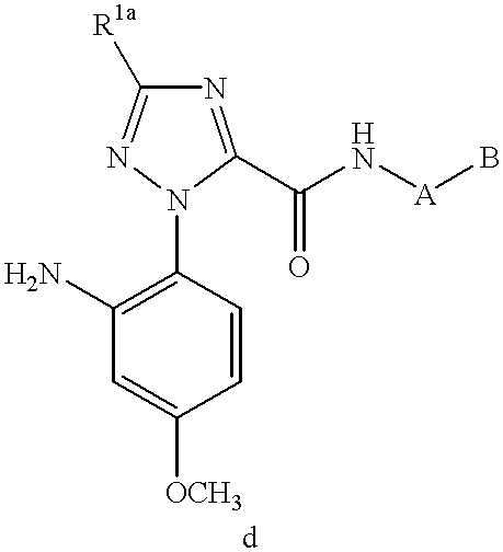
C1(N)=C(N2C(C(N[A]B)=O)=NC([R1a])=N2)C=CC([OCH3])=C1
